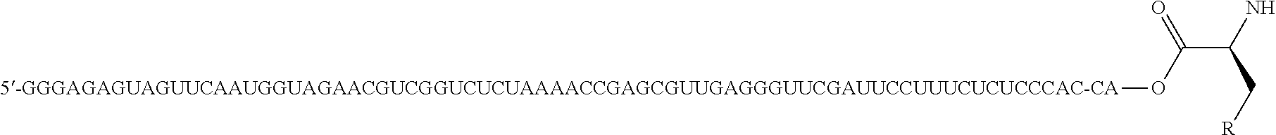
[5-GGGAGAGUAGUUCAAUGGUAGAACGUCGGUCUCUAAAACCGAGCGUUGAGGGUUCGAUUCCUUUCUCUCCCAC-CA]OC(=O)C(C[R])N
